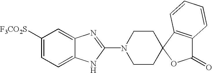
C1([F3CO2S])=CC=C2C(=C1)N=C(N1CCC3(CC1)OC(=O)C1=C3C=CC=C1)N2
